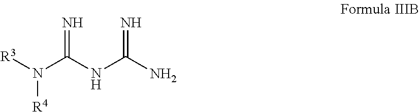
[R3]N(C(NC(N)=N)=N)[R4]
